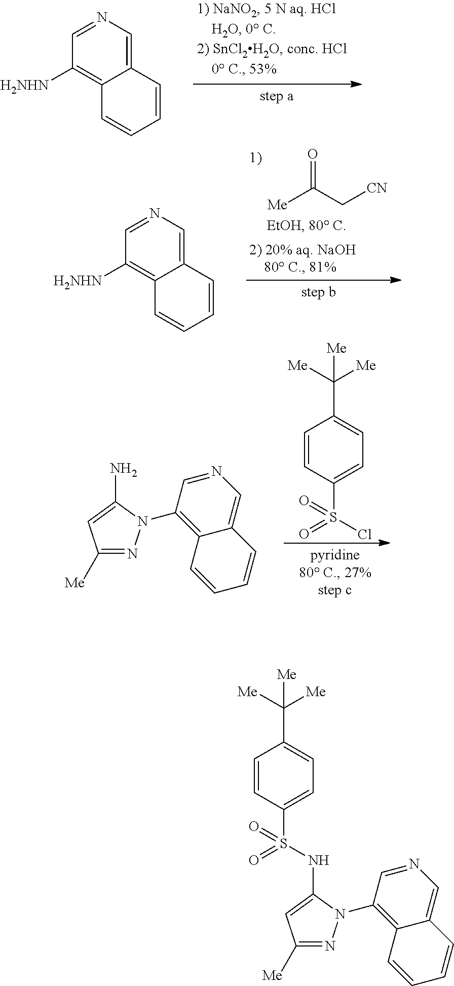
C1=CC2=CN=CC([H2NHN])=C2C=C1.C1=CC2=CN=CC([H2NHN])=C2C=C1.[Me]C(C[CN])=O.C1=CC(S(Cl)(=O)=O)=CC=C1C([Me])([Me])[Me].C1([Me])=NN(C2=C3C(=CN=C2)C=CC=C3)C(N)=C1.C1([Me])=NN(C2=C3C(=CN=C2)C=CC=C3)C(NS(C2=CC=C(C([Me])([Me])[Me])C=C2)(=O)=O)=C1
